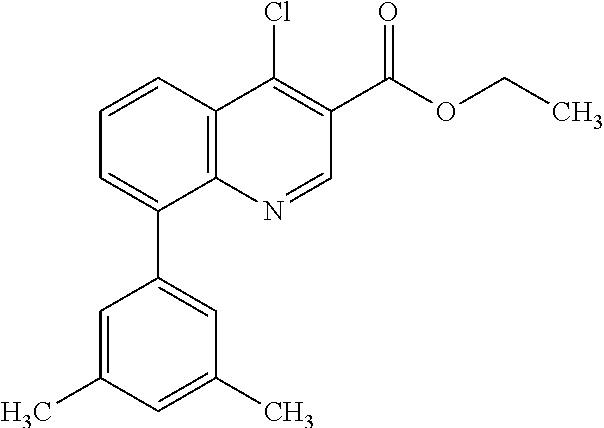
C1=C(C)C=C(C)C=C1C1=CC=CC2=C1N=CC(C(OCC)=O)=C2Cl
